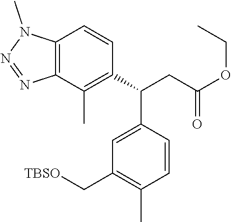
C12=C(C(C)=C(C(CC(OCC)=O)C3=CC(C[TBSO])=C(C)C=C3)C=C1)N=NN2C
